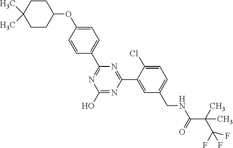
N1=C(C2=CC=C(OC3CCC(C)(C)CC3)C=C2)N=C(C2=CC(CNC(C(C(F)(F)F)(C)C)=O)=CC=C2Cl)N=C1O
